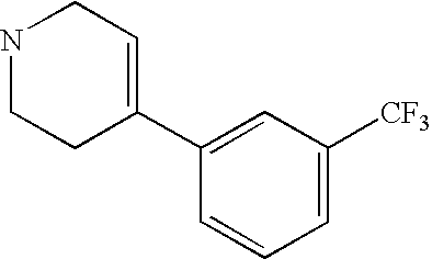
N1CCC(C2=CC([CF3])=CC=C2)=CC1
